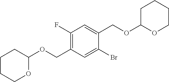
C1(F)=C(COC2CCCCO2)C=C(Br)C(COC2OCCCC2)=C1
